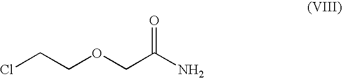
ClCCOCC(N)=O
